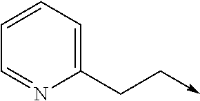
C1(CC->C)=CC=CC=N1
